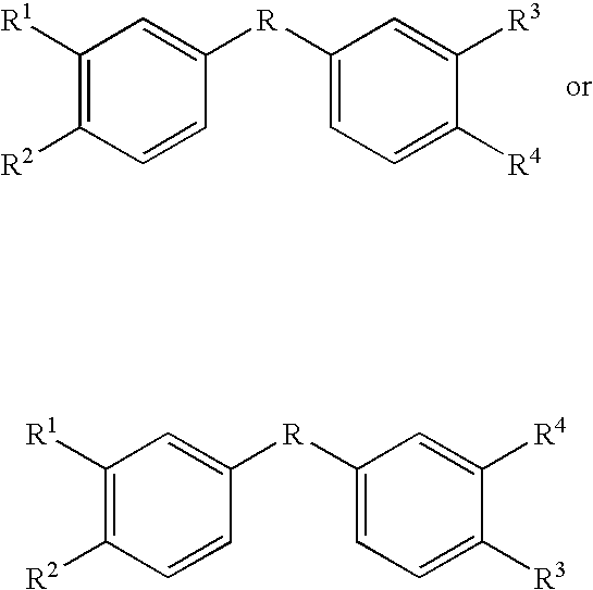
C1=CC([R]C2=CC=C([R4])C([R3])=C2)=CC([R1])=C1[R2].C1=CC([R]C2=CC=C([R3])C([R4])=C2)=CC([R1])=C1[R2]
